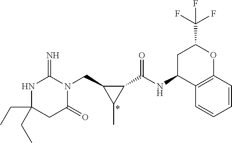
C(C1(CC)NC(=N)N(CC2C(C)C2C(NC2C3=C(OC(C(F)(F)F)C2)C=CC=C3)=O)C(=O)C1)C
